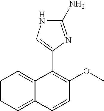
C1=CC=C2C(=C1)C(C1=CNC(N)=N1)=C(OC)C=C2
